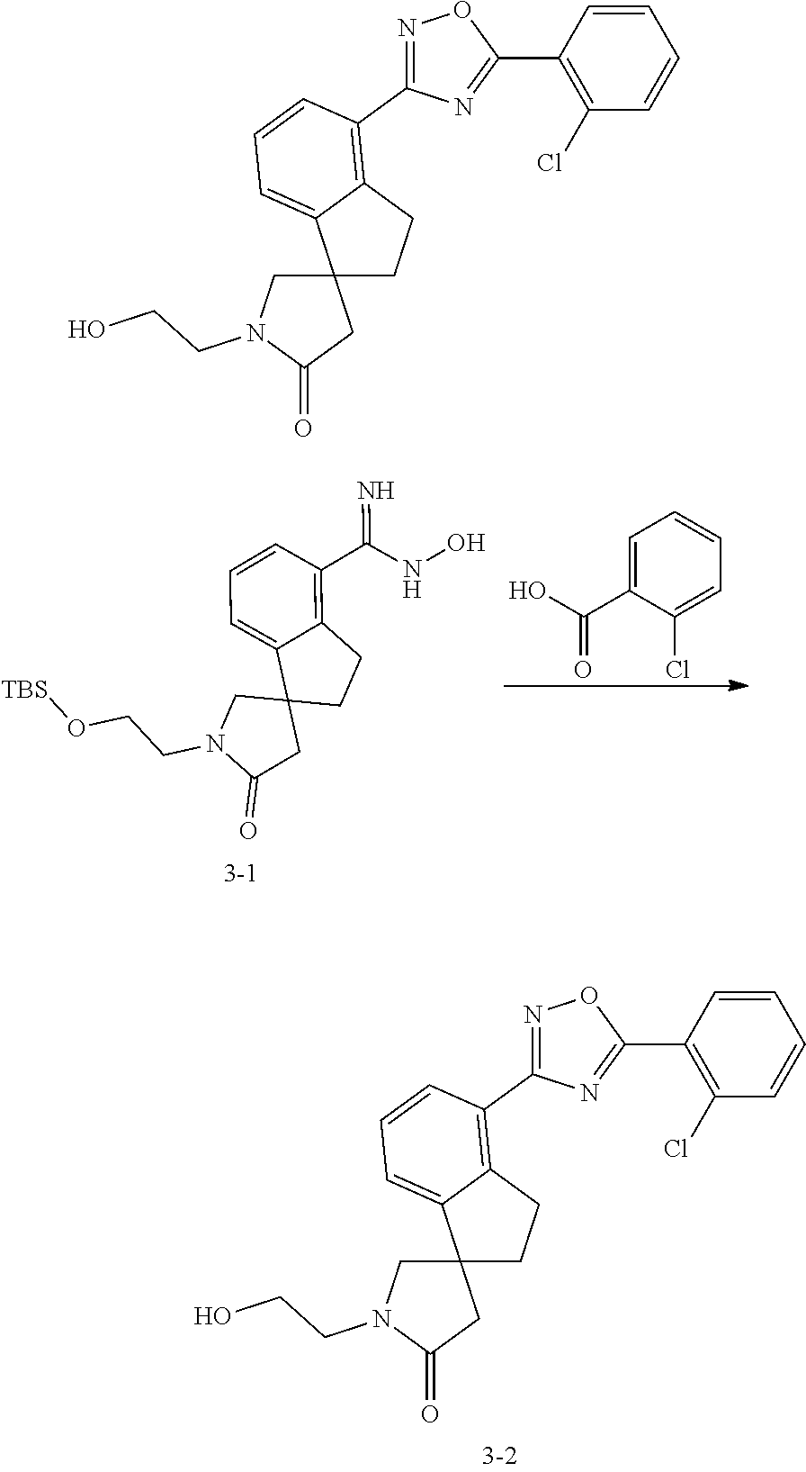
C1(C(NO)=N)=C2C(=CC=C1)C1(CC2)CN(CCO[TBS])C(=O)C1.C1=C(C(O)=O)C(Cl)=CC=C1.N1=C(C2=C3C(=CC=C2)C2(CC3)CN(CCO)C(=O)C2)N=C(C2=C(Cl)C=CC=C2)O1.N1=C(C2=C3C(=CC=C2)C2(CC3)CN(CCO)C(=O)C2)N=C(C2=C(Cl)C=CC=C2)O1
